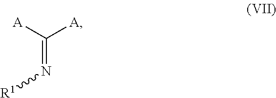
[A]C([A])=N[R1]
